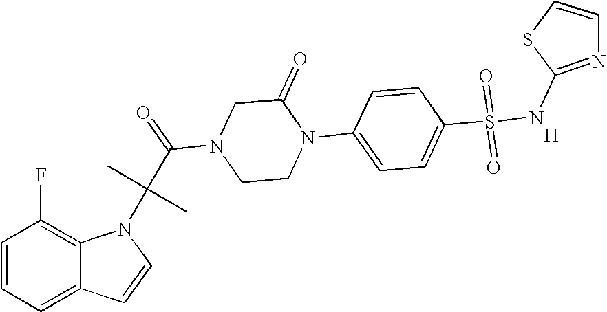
C1=CC=C2C(=C1F)N(C(C)(C)C(=O)N1CCN(C3=CC=C(S(=O)(=O)NC4=NC=CS4)C=C3)C(=O)C1)C=C2.[H]
